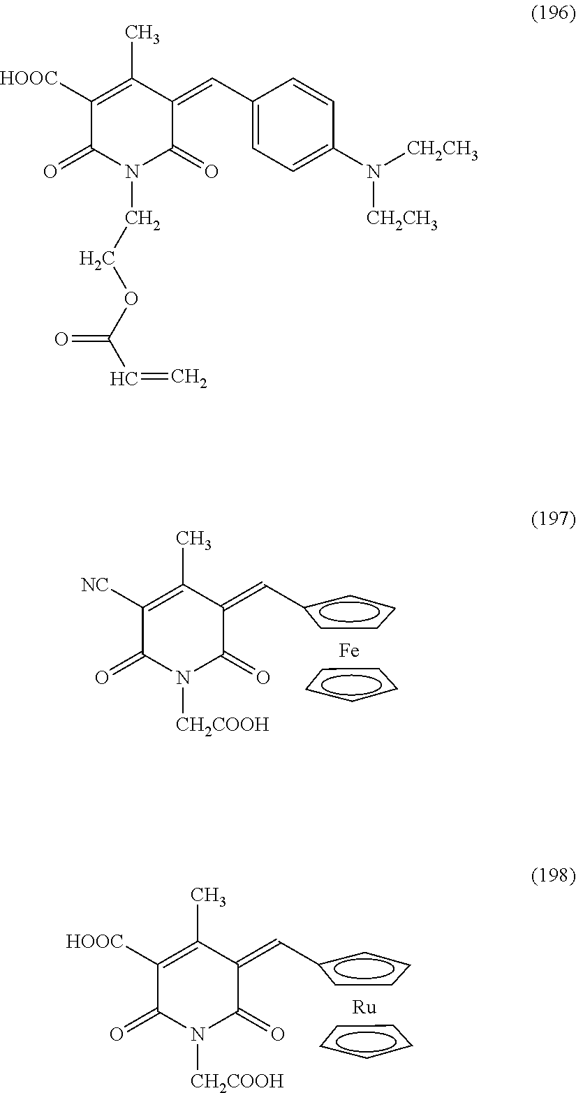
c1cccc1.c1(C=C2C(C)=C([NC])C(=O)N([CH2COOH])C2=O)cccc1.[Fe].c1cccc1.c1(C=C2C(C)=C([HOOC])C(=O)N([CH2COOH])C2=O)cccc1.[Ru].C1(C)=C([HOOC])C(=O)N(CCOC(C=C)=O)C(=O)C1=CC1=CC=C(N([CH2CH3])[CH2CH3])C=C1
